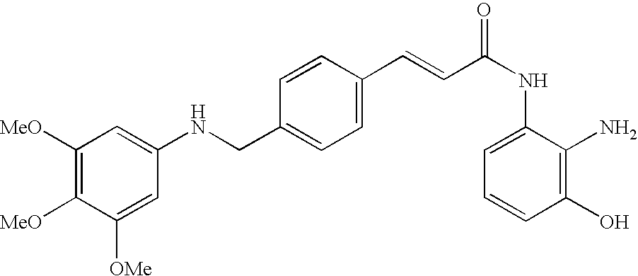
C1([MeO])=C([MeO])C([OMe])=CC(NCC2=CC=C(C=CC(NC3=CC=CC(O)=C3N)=O)C=C2)=C1
